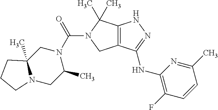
C12=C(C(NC3=C(F)C=CC(C)=N3)=NN1)CN(C(N1CC3(C)N(CC1C)CCC3)=O)C2(C)C
